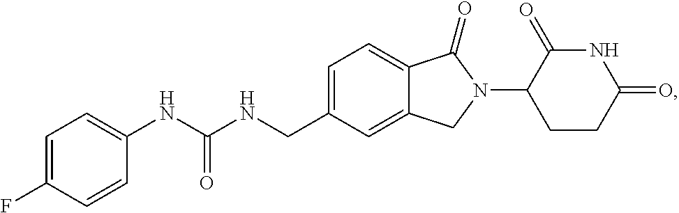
C1=C(CNC(NC2=CC=C(F)C=C2)=O)C=C2C(=C1)C(=O)N(C1CCC(=O)NC1=O)C2
